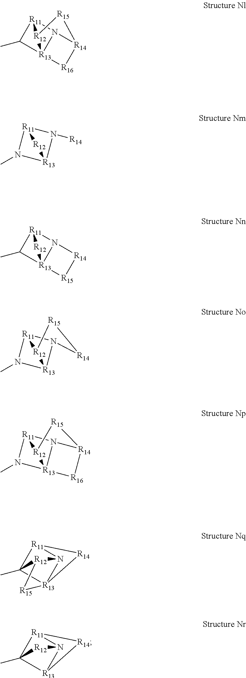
N12[R11]3C(C)[R13]14[R12]3[R15][R14]2[R16]4.N1([R14])[R11]2N(C)[R13]1[R12]2.N12[R11]3C(C)[R13]1([R12]3)[R15][R14]2.N12[R11]3N(C)[R13]1[R12]3[R15][R14]2.N12[R11]3N(C)[R13]14[R12]3[R15][R14]2[R16]4.N12[R11]3C4(C)[R13]1([R15][R12]24)[R14]3.N12[R11]3C(C)([R13]1[R14]3)[R12]2
